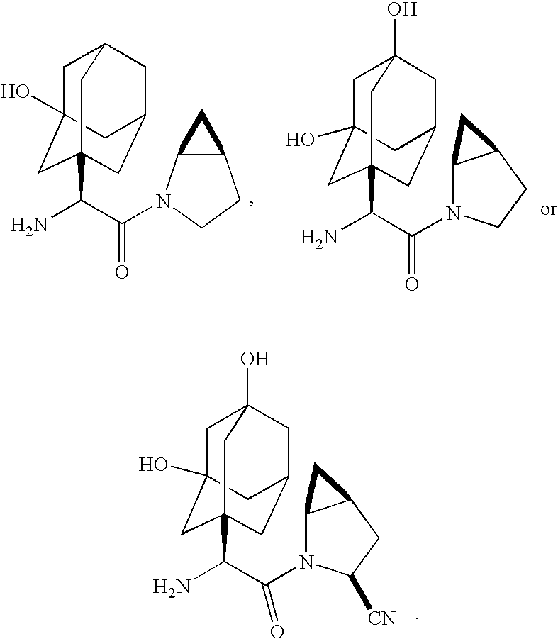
C1C2(O)CC3(C(N)C(=O)N4C5C(CC4)C5)CC(CC1C3)C2.C1C2(O)CC3(C(N)C(=O)N4C5C(CC4)C5)CC(CC1(O)C3)C2.C1C2(O)CC3(C(N)C(=O)N4C5C(CC4[CN])C5)CC(CC1(O)C3)C2
